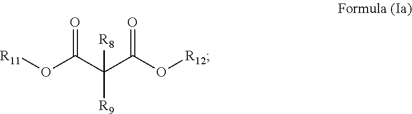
[R11]OC(C(C(O[R12])=O)([R8])[R9])=O
